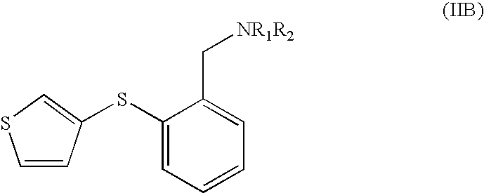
S(C1=CC=CC=C1C[NR1R2])C1=CSC=C1
